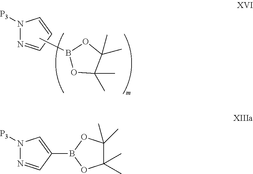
N1([P3])N=CC=C1.CB1OC(C)(C)C(C)(C)O1.C1(C)(C)C(C)(C)OB(C2=CN([P3])N=C2)O1
